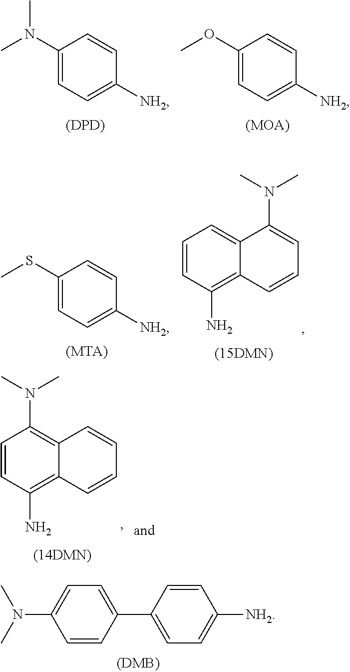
C1(N(C)C)=CC=C([NH2])C=C1.[(DPD)].C1(OC)=CC=C([NH2])C=C1.[(MOA)].C1(SC)=CC=C([NH2])C=C1.[(MTA)].C1=CC(N)=C2C(=C1)C(N(C)C)=CC=C2.C1=CC(N)=C2C(=C1N(C)C)C=CC=C2.CN(C1=CC=C(C2=CC=C([NH2])C=C2)C=C1)C
